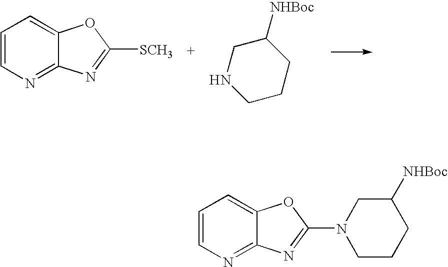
C1=CN=C2C(=C1)OC([SCH3])=N2.C1CCC([NHBoc])CN1.C1=CN=C2C(=C1)OC(N1CCCC([NHBoc])C1)=N2
